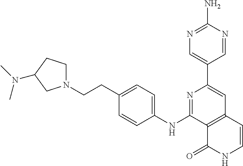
N1=C(NC2=CC=C(CCN3CCC(N(C)C)C3)C=C2)C2=C(C=C1C1=CN=C(N)N=C1)C=CNC2=O
